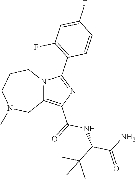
C12=C(C(NC(C(C)(C)C)C(=O)N)=O)N=C(C3=C(F)C=C(F)C=C3)N1CCCN(C)C2
